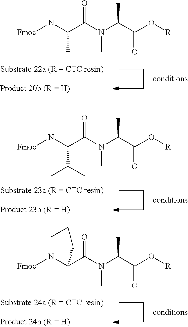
N(C)(C(C(N(C)[Fmoc])C)=O)C(C(=O)O[R])C.N(C)(C(C(N(C)[Fmoc])C(C)C)=O)C(C(=O)O[R])C.N(C)(C(C1N([Fmoc])CCC1)=O)C(C(=O)O[R])C
